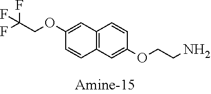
C12=C(C=C(OCCN)C=C1)C=CC(OCC(F)(F)F)=C2
